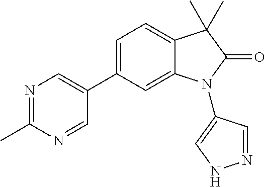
C1=C(C2=CN=C(C)N=C2)C=C2C(=C1)C(C)(C)C(=O)N2C1=CNN=C1
